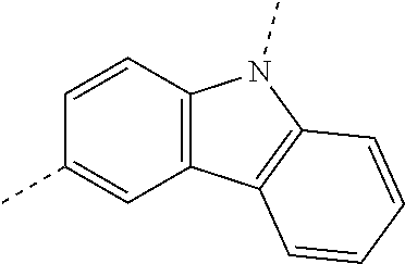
C1=CC(C)=CC2=C1N(C)C1=C2C=CC=C1
